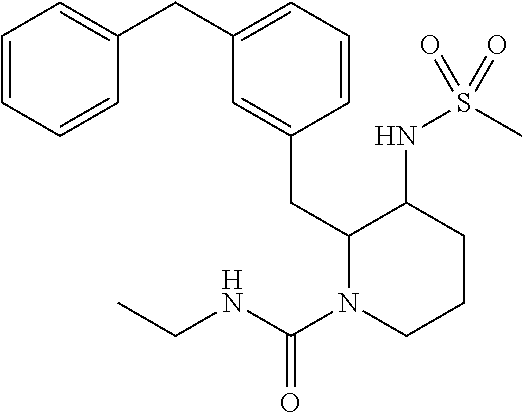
C1=CC=CC(CC2=CC=CC(CC3N(C(NCC)=O)CCCC3NS(C)(=O)=O)=C2)=C1
